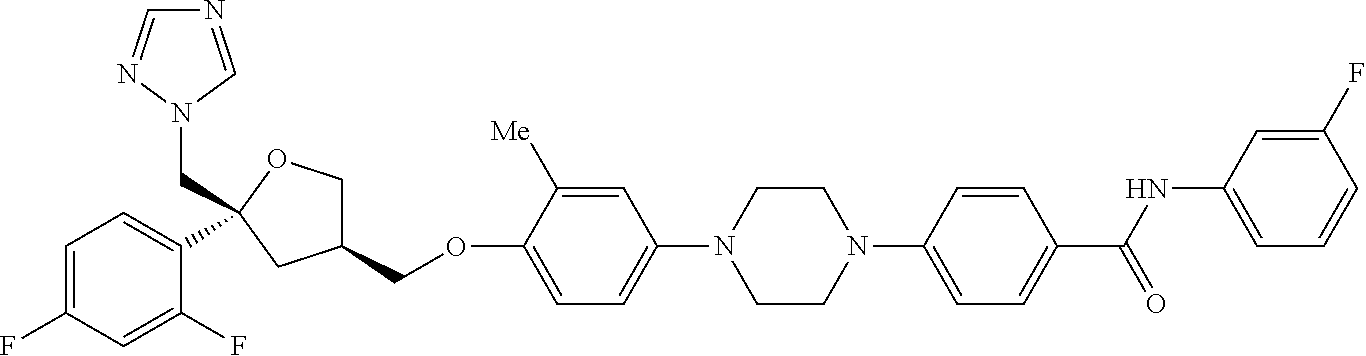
C1=C(F)C=C(F)C(C2(CN3C=NC=N3)OCC(COC3=CC=C(N4CCN(C5=CC=C(C(NC6=CC=CC(F)=C6)=O)C=C5)CC4)C=C3[Me])C2)=C1
